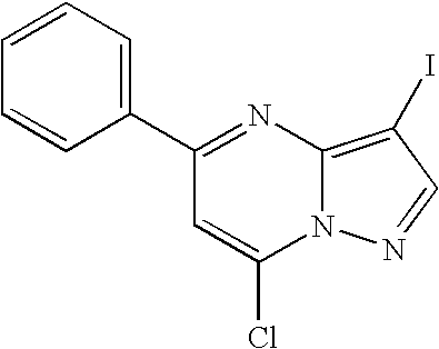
N12C(=C(I)C=N1)N=C(C1=CC=CC=C1)C=C2Cl
